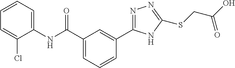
C1(NC(C2=CC=CC(C3=NN=C(SCC(O)=O)N3)=C2)=O)=CC=CC=C1Cl
